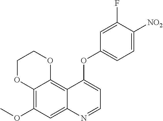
C12=C(OC)C=C3C(=C1OCCO2)C(OC1=CC=C([NO2])C(F)=C1)=CC=N3
